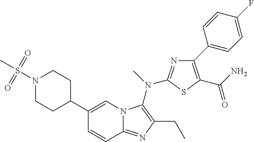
C1(C2CCN(S(=O)(C)=O)CC2)=CN2C(=NC(CC)=C2N(C)C2=NC(C3=CC=C(F)C=C3)=C(C(=O)N)S2)C=C1
